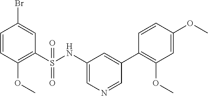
C1=CC(OC)=C(S(NC2=CN=CC(C3=C(OC)C=C(OC)C=C3)=C2)(=O)=O)C=C1Br
